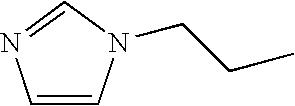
C1=CN(CCC)C=N1
